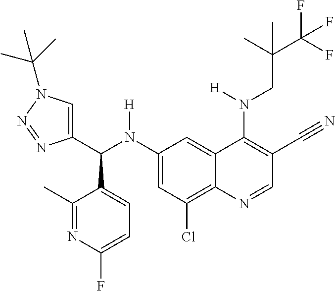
C1(N(C(C2=CN(C(C)(C)C)N=N2)C2=CC=C(F)N=C2C)[H])=CC(Cl)=C2C(=C1)C(N(CC(C(F)(F)F)(C)C)[H])=C(C#N)C=N2
